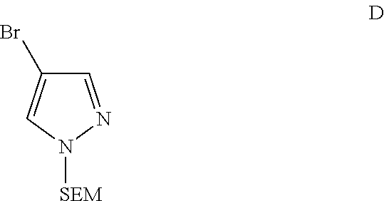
C1=NN([SEM])C=C1Br
